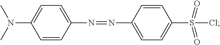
N(=NC1=CC=C(N(C)C)C=C1)C1=CC=C(S(=O)(=O)Cl)C=C1
